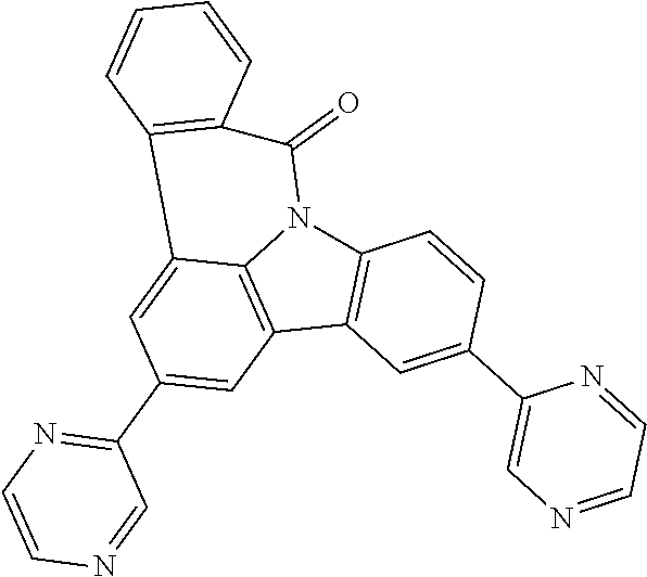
C12=C(C3=C4N1C(=O)C1=C(C4=CC(C4=NC=CN=C4)=C3)C=CC=C1)C=C(C1=CN=CC=N1)C=C2
